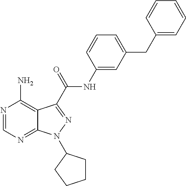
N1=CN=C2C(=C1N)C(C(NC1=CC(CC3=CC=CC=C3)=CC=C1)=O)=NN2C1CCCC1
